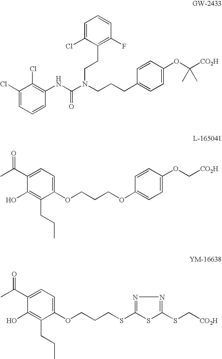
C1(Cl)=CC=CC(NC(N(CCCC2=CC=C(OC([CO2H])(C)C)C=C2)CCC2=C(F)C=CC=C2Cl)=O)=C1Cl.C1(O)=C(CCC)C(OCCCOC2=CC=C(OC[CO2H])C=C2)=CC=C1C(C)=O.C1(O)=C(CCC)C(OCCCSC2=NN=C(SC[CO2H])S2)=CC=C1C(C)=O
